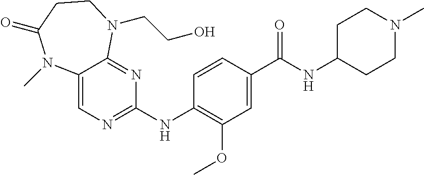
C12=CN=C(NC3=C(OC)C=C(C(NC4CCN(C)CC4)=O)C=C3)N=C1N(CCO)CCC(=O)N2C
